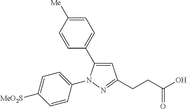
C1=C([Me])C=CC(C2=CC(CCC(O)=O)=NN2C2=CC=C([MeO2S])C=C2)=C1
